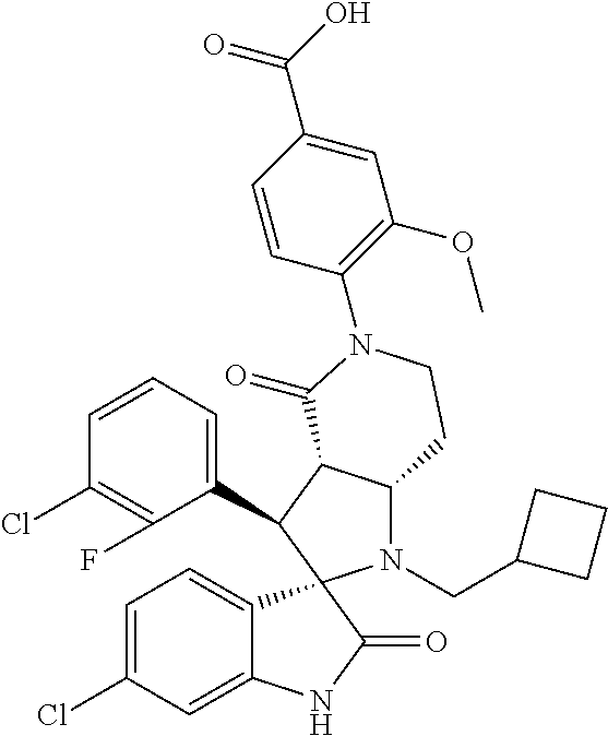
C1(C2C3C(N(CC4CCC4)C24C2=CC=C(Cl)C=C2NC4=O)CCN(C2=C(OC)C=C(C(O)=O)C=C2)C3=O)=CC=CC(Cl)=C1F
